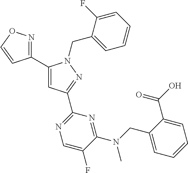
C1(C2=CC(C3=NC=C(F)C(N(CC4=CC=CC=C4C(O)=O)C)=N3)=NN2CC2=CC=CC=C2F)=NOC=C1
